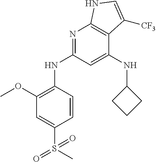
S(=O)(=O)(C1=CC(OC)=C(NC2=NC3=C(C(NC4CCC4)=C2)C([CF3])=CN3)C=C1)C
